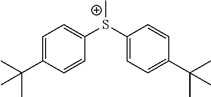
C1=C(C(C)(C)C)C=CC([S+](C2=CC=C(C(C)(C)C)C=C2)C)=C1
